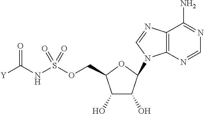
C12=C(N=CN=C1N)N(C1C(O)C(O)C(COS(NC([Y])=O)(=O)=O)O1)C=N2
